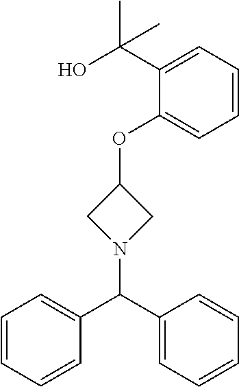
C1N(C(C2=CC=CC=C2)C2=CC=CC=C2)CC1OC1=CC=CC=C1C(O)(C)C
